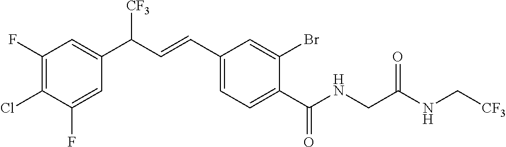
C1(C(=O)NCC(=O)NC[CF3])=CC=C(C=CC([CF3])C2=CC(F)=C(Cl)C(F)=C2)C=C1Br
